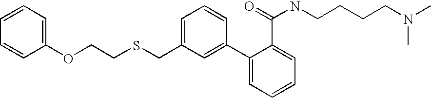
C1(OCCSCC2=CC=CC(C3=CC=CC=C3C(NCCCCN(C)C)=O)=C2)=CC=CC=C1
